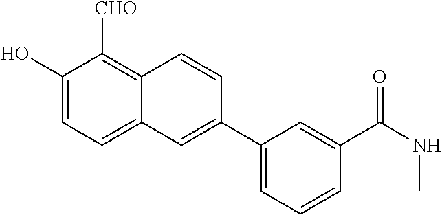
C1(O)=CC=C2C(=C1[CHO])C=CC(C1=CC=CC(C(=O)NC)=C1)=C2
